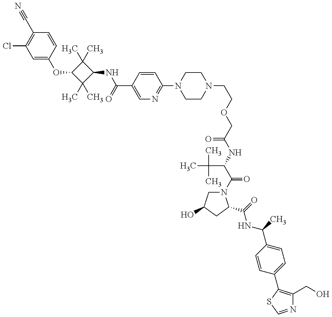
C1=C(OC2C(C)(C)C(NC(=O)C3=CN=C(N4CCN(CCOCC(=O)NC(C(C)(C)C)C(=O)N5CC(O)CC5C(NC(C5=CC=C(C6=C(CO)N=CS6)C=C5)C)=O)CC4)C=C3)C2(C)C)C=CC(C#N)=C1Cl
